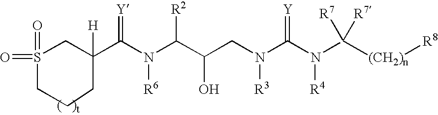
S1(=O)(=O)CCCC([H])(C(N([R6])C(C(O)CN([R3])C(N([R4])C([(CH2)n][R8])([R7])[R7])=[Y])[R2])=[Y])C1
